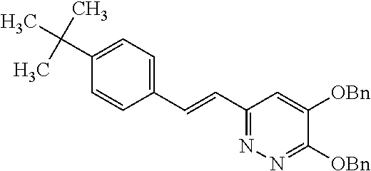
C1(C(C)(C)C)=CC=C(C=CC2=NN=C([OBn])C([OBn])=C2)C=C1
